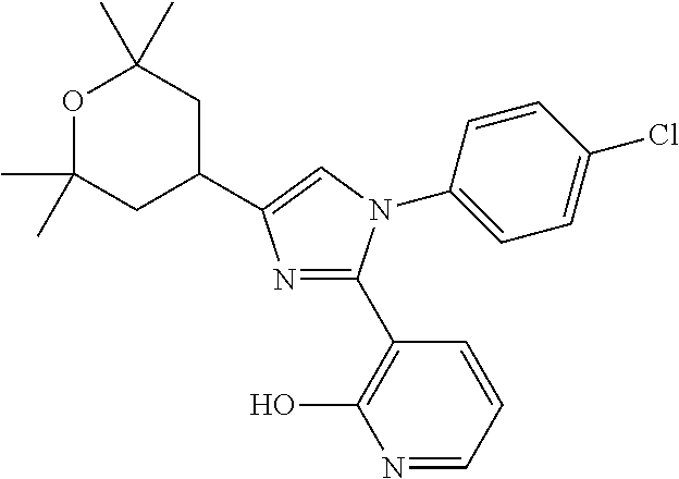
N1=C(C2=C(O)N=CC=C2)N(C2=CC=C(Cl)C=C2)C=C1C1CC(C)(C)OC(C)(C)C1
